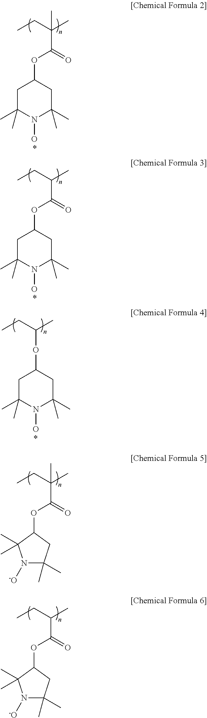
C1C(C)(C)N(O)C(C)(C)CC1OC(C(CC)(C)C)=O.C1C(C)(C)N(O)C(C)(C)CC1OC(C(CC)C)=O.C1C(C)(C)N(O)C(C)(C)CC1OC(CC)C.C1(OC(C(CC)(C)C)=O)C(C)(C)N([-O])C(C)(C)C1.C1(OC(C(CC)C)=O)C(C)(C)N([-O])C(C)(C)C1
